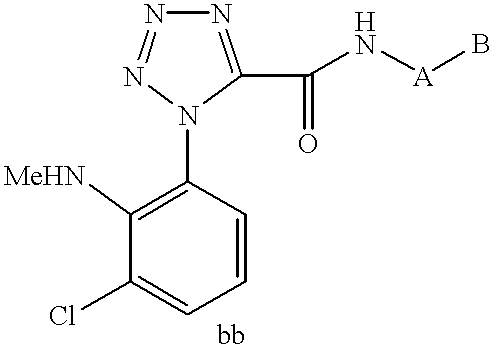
C1=CC=C(Cl)C([MeHN])=C1N1C(C(=O)N[A]B)=NN=N1
